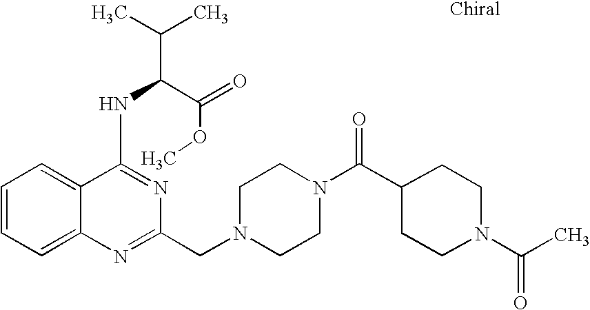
C1=CC=C2C(=C1)N=C(CN1CCN(C(=O)C3CCN(C(C)=O)CC3)CC1)N=C2NC(C(=O)OC)C(C)C
